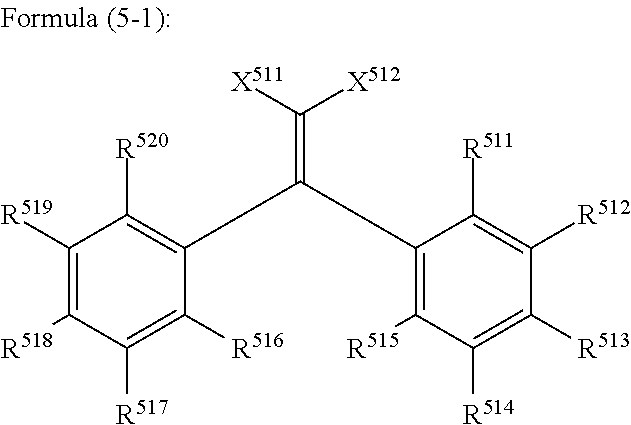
C1(C(C2=C([R515])C([R514])=C([R513])C([R512])=C2[R511])=C([X511])[X512])=C([R520])C([R519])=C([R518])C([R517])=C1[R516]
